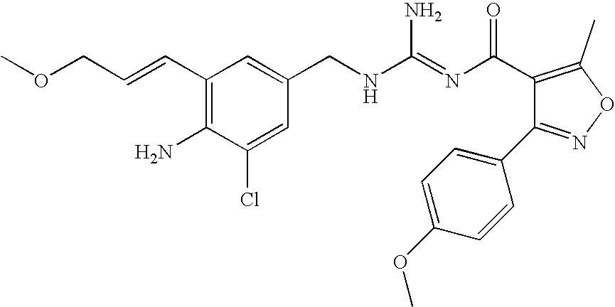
C1(C=CCOC)=C(N)C(Cl)=CC(CNC(N)=NC(=O)C2=C(C)ON=C2C2=CC=C(OC)C=C2)=C1
